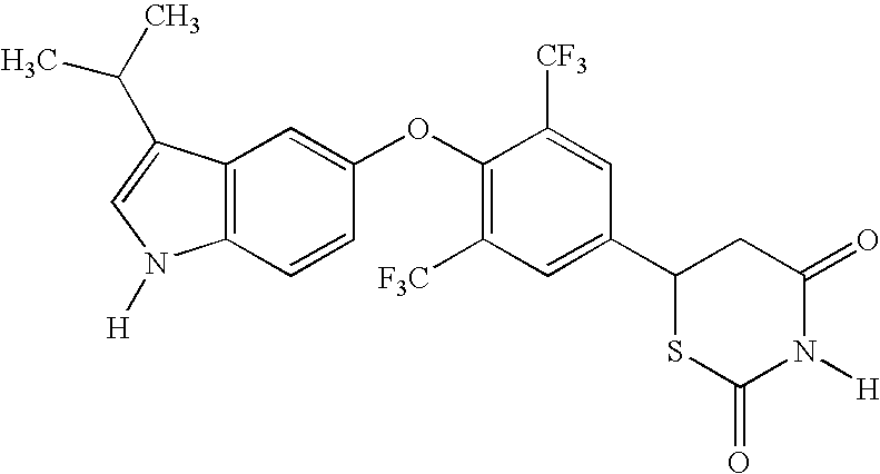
C12=C(C(C(C)C)=CN1[H])C=C(OC1=C([F3C])C=C(C3SC(=O)N([H])C(=O)C3)C=C1[CF3])C=C2
